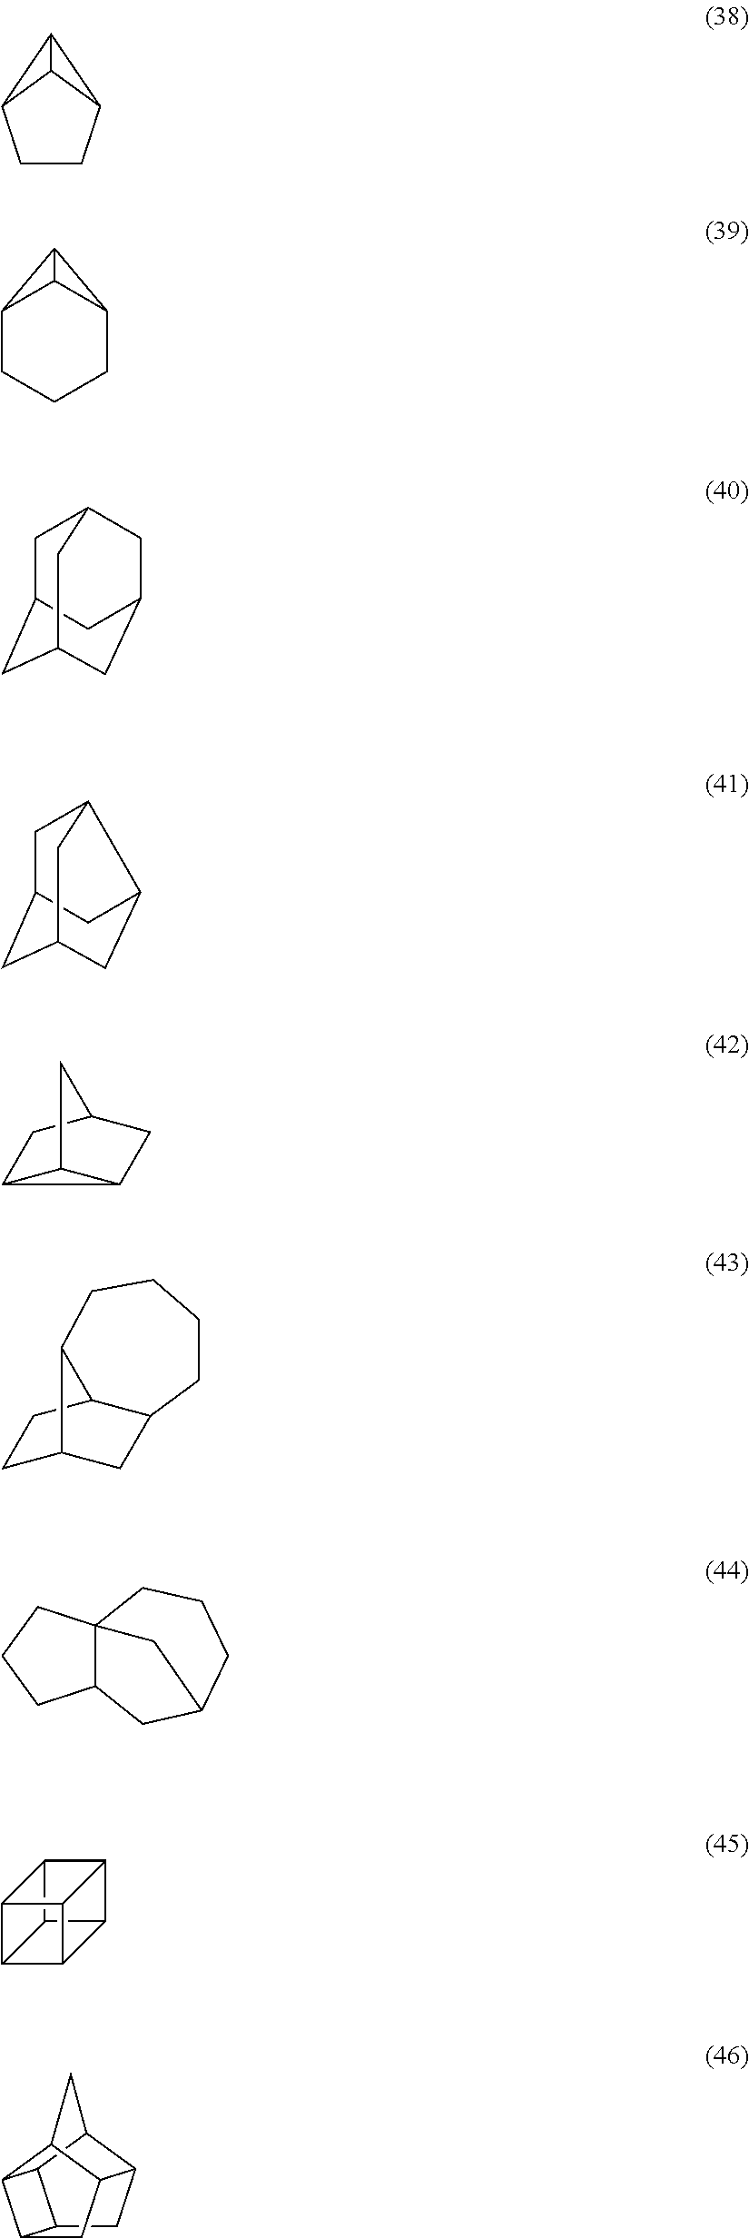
C12C3C4C5C(C14)C2C53.C1CC2C3C1C23.C12CCCC3C1C23.C1C2CC3CC(CC1C3)C2.C1C2CC3CC(C1C3)C2.C12C3C1CC(C2)C3.C1C2CC3C(C1)C2CCCC3.C123C(CC(CCC1)C2)CCC3.C12CC3C4C1C1C2CC3C1C4
